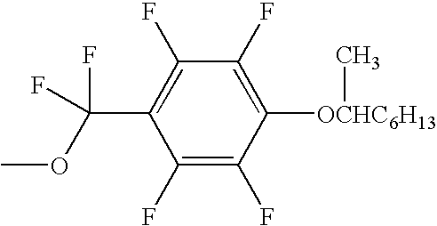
C1(F)=C(F)C([OCHC6H13]C)=C(F)C(F)=C1C(OC)(F)F
